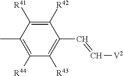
C1([R44])=C(C)C([R41])=C([R42])C(C=C[V2])=C1[R43]
